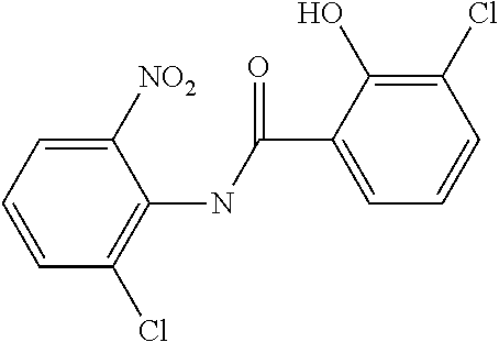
C1=CC=C([NO2])C(NC(C2=CC=CC(Cl)=C2O)=O)=C1Cl
